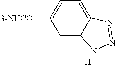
[H].[3-NHCO]C1=CC=C2N=NNC2=C1
